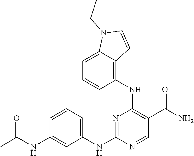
C1(NC(=O)C)=CC(NC2=NC(NC3=C4C(=CC=C3)N(CC)C=C4)=C(C(N)=O)C=N2)=CC=C1
